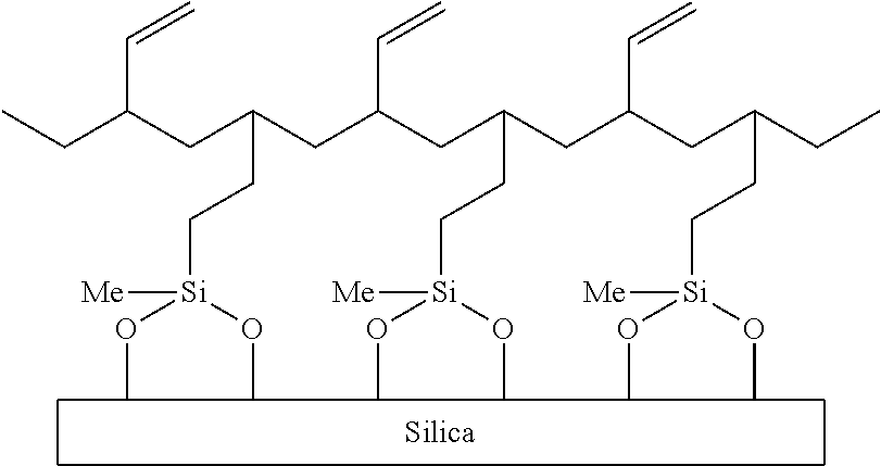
CCC(CC(CC(CC(CC(CC(CC)CC[Si](OC)(OC)[Me])C=C)CC[Si](OC)(OC)[Me])C=C)CC[Si](OC)(OC)[Me])C=C
